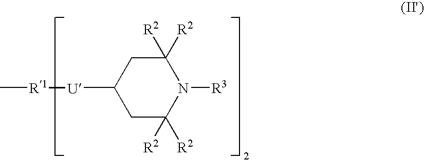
C1C([R2])([R2])N([R3])C([R2])([R2])CC1[U][R1]C
